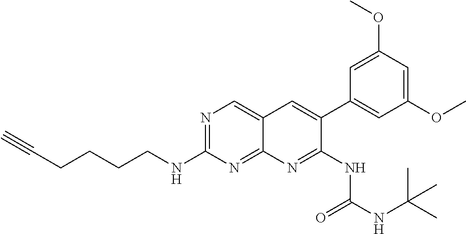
C(CNC1=NC=C2C(=N1)N=C(NC(NC(C)(C)C)=O)C(C1=CC(OC)=CC(OC)=C1)=C2)CCC#C
